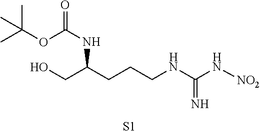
OCC(CCCNC(N[NO2])=N)NC(=O)OC(C)(C)C.[S1]
